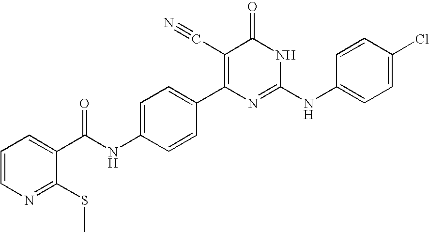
C1=CC(C2=C(C#N)C(=O)NC(NC3=CC=C(Cl)C=C3)=N2)=CC=C1NC(C1=CC=CN=C1SC)=O
